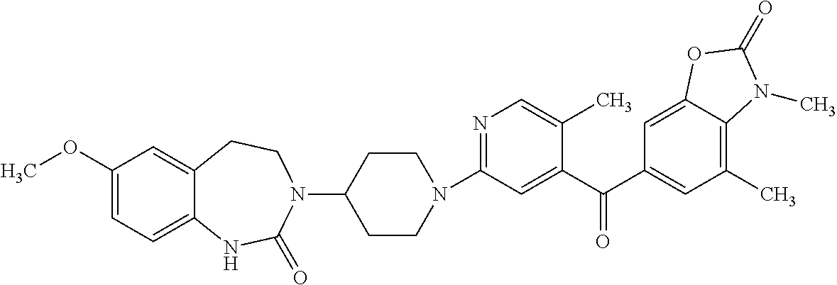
N1(C2=NC=C(C)C(C(C3=CC(C)=C4C(=C3)OC(=O)N4C)=O)=C2)CCC(N2CCC3=CC(OC)=CC=C3NC2=O)CC1
